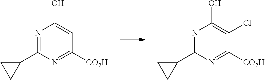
N1=C(C2CC2)N=C([CO2H])C(Cl)=C1O.N1=C(C2CC2)N=C([CO2H])C=C1O
